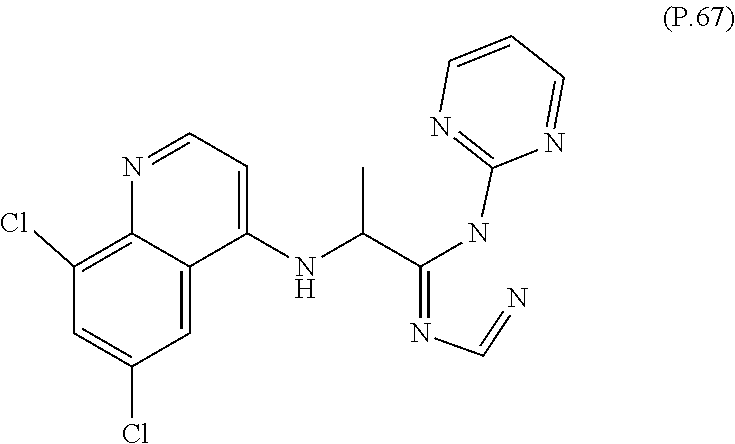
N(C=N)=C(C(NC1=CC=NC2=C(Cl)C=C(Cl)C=C12)C)NC1=NC=CC=N1
